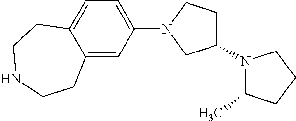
C12=CC(N3CC(N4C(C)CCC4)CC3)=CC=C1CCNCC2
